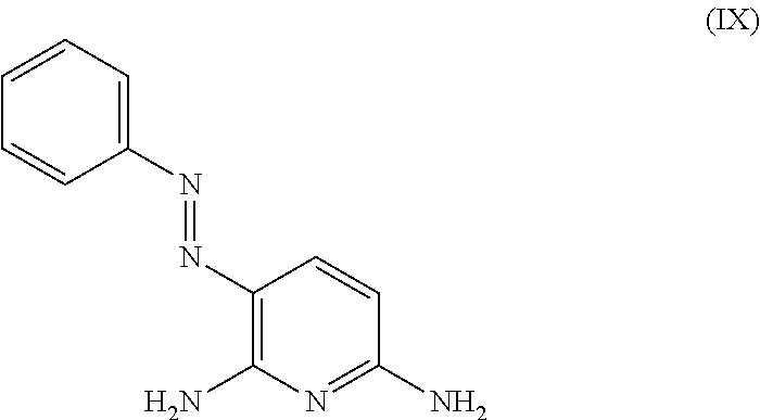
C1=CC=C(N=NC2=C(N)N=C(N)C=C2)C=C1
